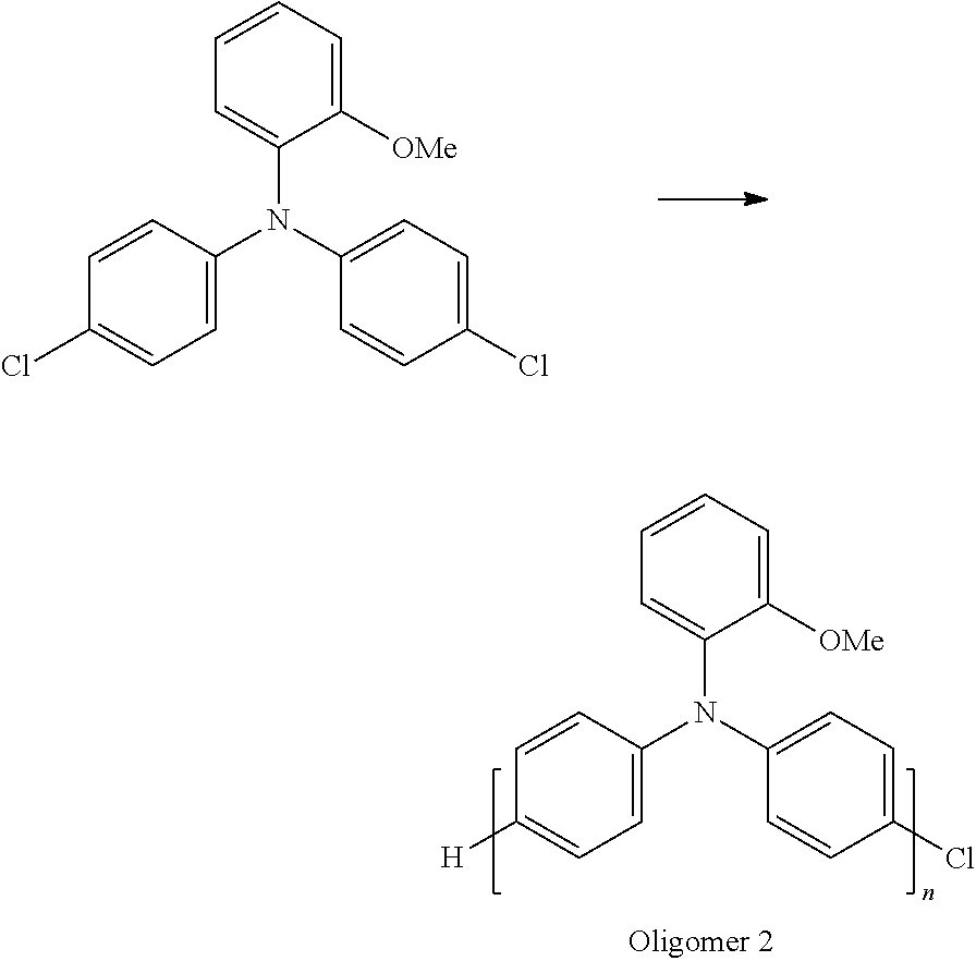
C1([OMe])=CC=CC=C1N(C1=CC=C(Cl)C=C1)C1=CC=C(Cl)C=C1.C1([OMe])=CC=CC=C1N(C1=CC=C(Cl)C=C1)C1=CC=C([H])C=C1
